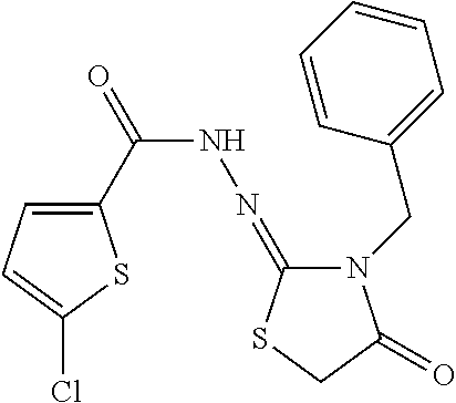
C1(C(=O)NN=C2N(CC3=CC=CC=C3)C(=O)CS2)=CC=C(Cl)S1
